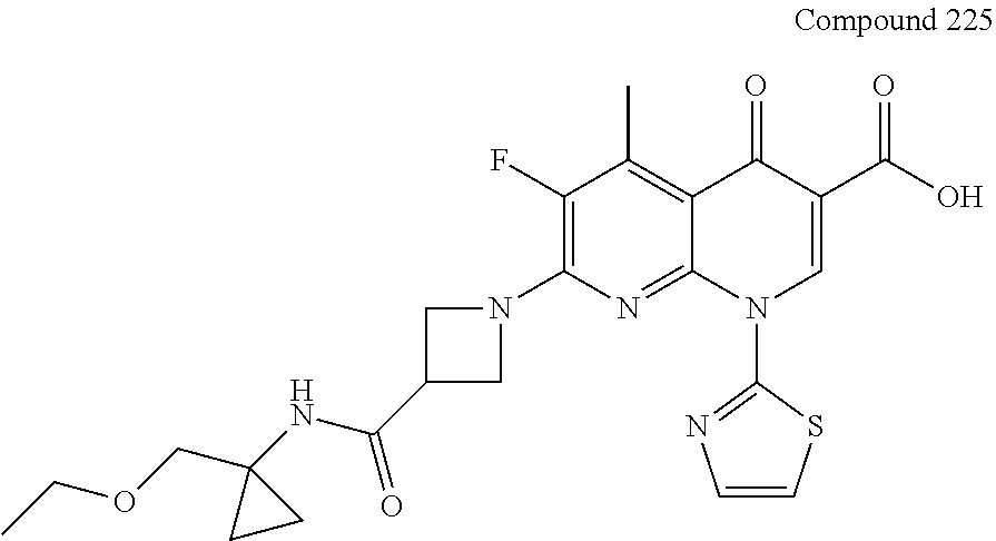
C1(F)=C(N2CC(C(NC3(COCC)CC3)=O)C2)N=C2C(=C1C)C(=O)C(C(O)=O)=CN2C1=NC=CS1
